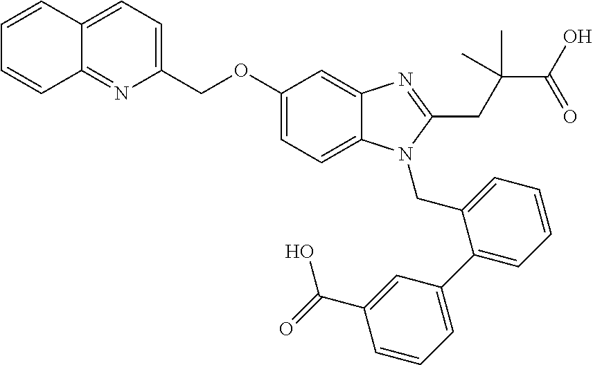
C1(COC2=CC=C3C(=C2)N=C(CC(C(O)=O)(C)C)N3CC2=CC=CC=C2C2=CC=CC(C(O)=O)=C2)=CC=C2C(=N1)C=CC=C2
